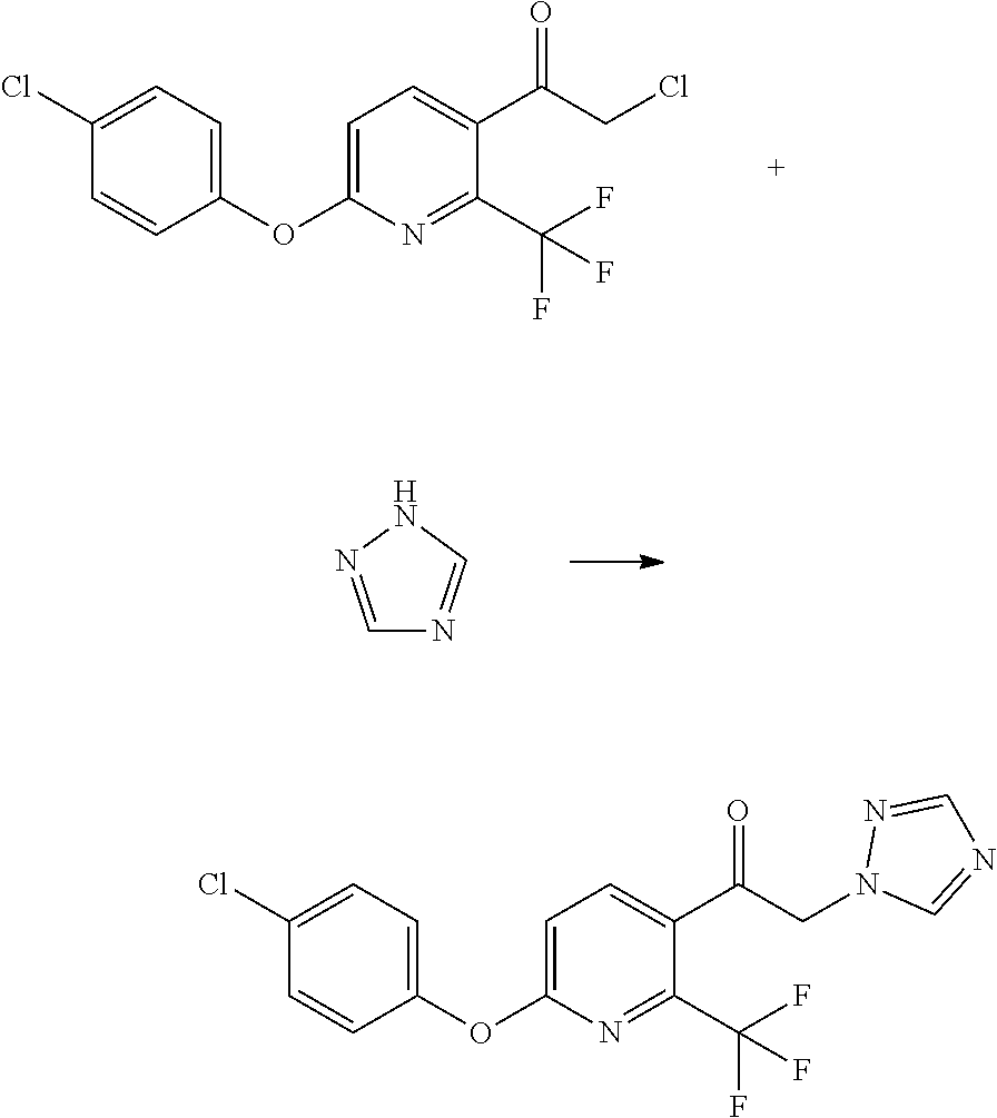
C1(OC2=CC=C(C(CCl)=O)C(C(F)(F)F)=N2)=CC=C(Cl)C=C1.C1=NNC=N1.C1(OC2=CC=C(C(CN3C=NC=N3)=O)C(C(F)(F)F)=N2)=CC=C(Cl)C=C1
